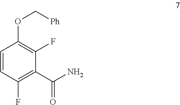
C1=CC(F)=C(C(N)=O)C(F)=C1OC[Ph]
